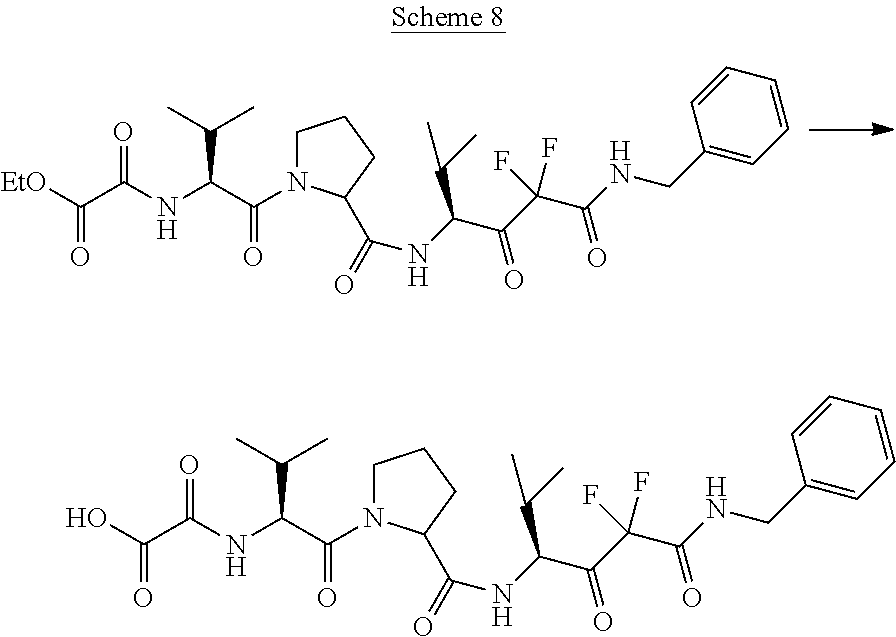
C(C(C(=O)N1CCCC1C(=O)NC(C(=O)C(F)(C(NCC1=CC=CC=C1)=O)F)C(C)C)NC(C([EtO])=O)=O)(C)C.C(C(C(=O)N1CCCC1C(=O)NC(C(=O)C(F)(C(NCC1=CC=CC=C1)=O)F)C(C)C)NC(C(O)=O)=O)(C)C
